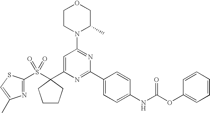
C1(S(=O)(=O)C2(C3=CC(N4C(C)COCC4)=NC(C4=CC=C(NC(OC5=CC=CC=C5)=O)C=C4)=N3)CCCC2)=NC(C)=CS1
